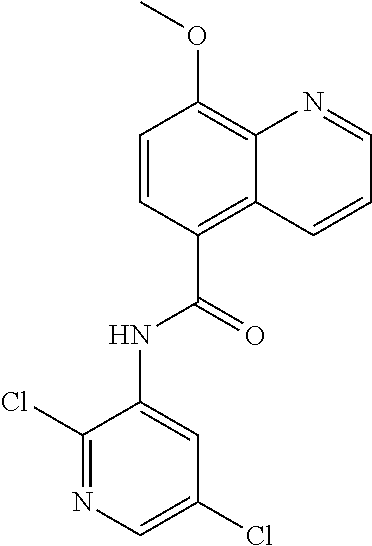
C1=CC(C(=O)NC2=CC(Cl)=CN=C2Cl)=C2C(=C1OC)N=CC=C2
